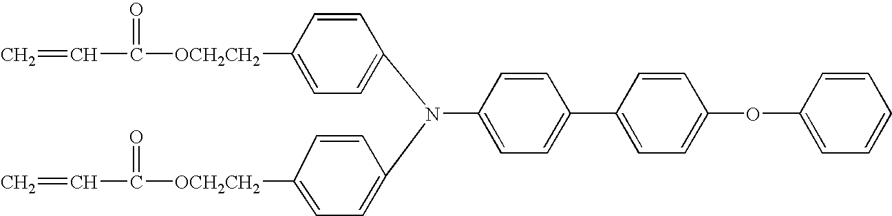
C=CC(=O)[OCH2CH2]C1=CC=C(N(C2=CC=C([OCH2CH2]C(C=C)=O)C=C2)C2=CC=C(C3=CC=C(OC4=CC=CC=C4)C=C3)C=C2)C=C1
